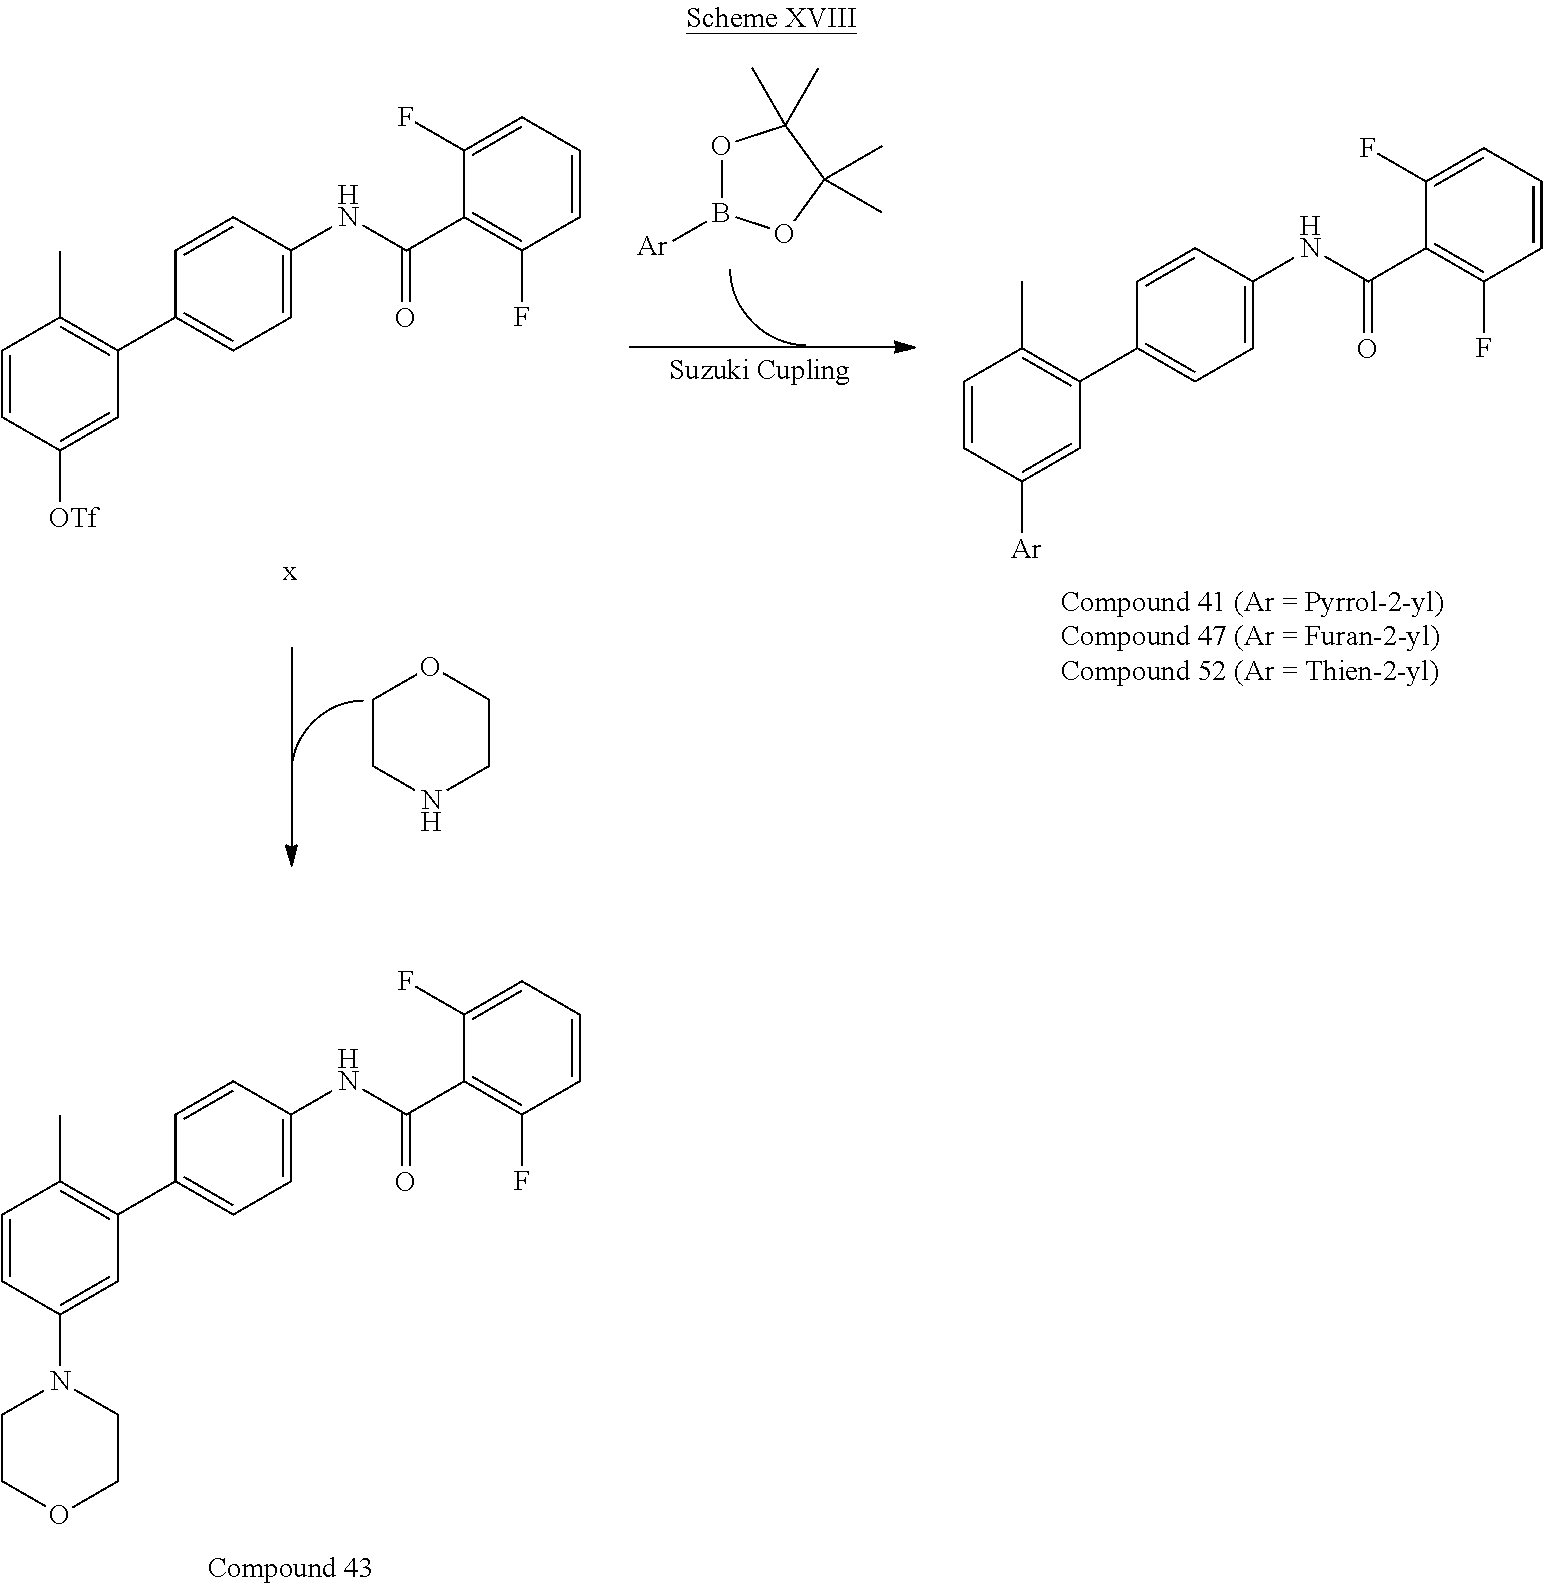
C1=CC(N2CCOCC2)=CC(C2=CC=C(NC(C3=C(F)C=CC=C3F)=O)C=C2)=C1C.C1CNCCO1.C1=CC([OTf])=CC(C2=CC=C(NC(C3=C(F)C=CC=C3F)=O)C=C2)=C1C.O1B([Ar])OC(C)(C)C1(C)C.C1=CC([Ar])=CC(C2=CC=C(NC(C3=C(F)C=CC=C3F)=O)C=C2)=C1C
